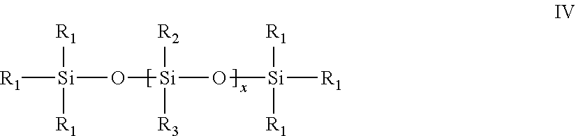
[R1][Si]([R1])([R1])O[Si]([R2])([R3])O[Si]([R1])([R1])[R1]
